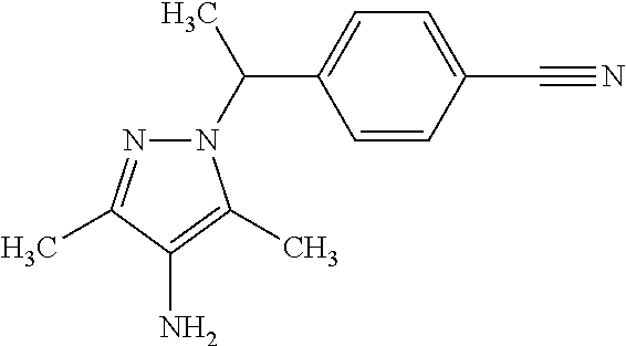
C1=CC(C#N)=CC=C1C(N1N=C(C)C(N)=C1C)C
